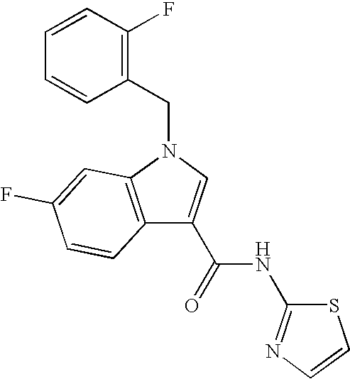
C12=C(N(CC3=C(F)C=CC=C3)C=C1C(NC1=NC=CS1)=O)C=C(F)C=C2
